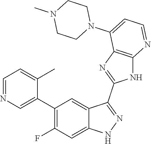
C1=NC=C(C2=C(F)C=C3C(=C2)C(C2=NC4=C(N2)N=CC=C4N2CCN(C)CC2)=NN3)C(C)=C1
